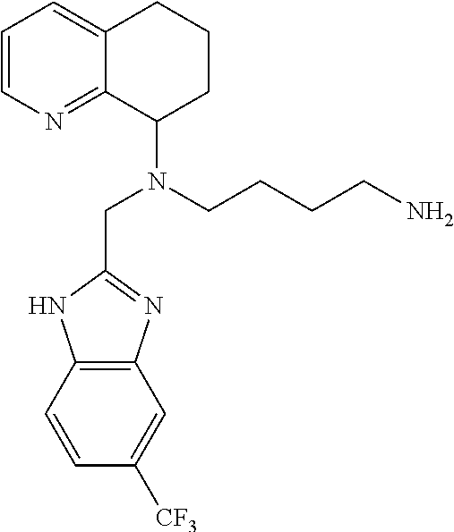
C1=CN=C2C(=C1)CCCC2N(CCCCN)CC1=NC2=C(N1)C=CC([CF3])=C2
